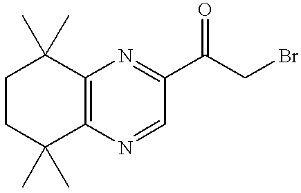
C1CC(C)(C)C2=C(C1(C)C)N=C(C(=O)CBr)C=N2
